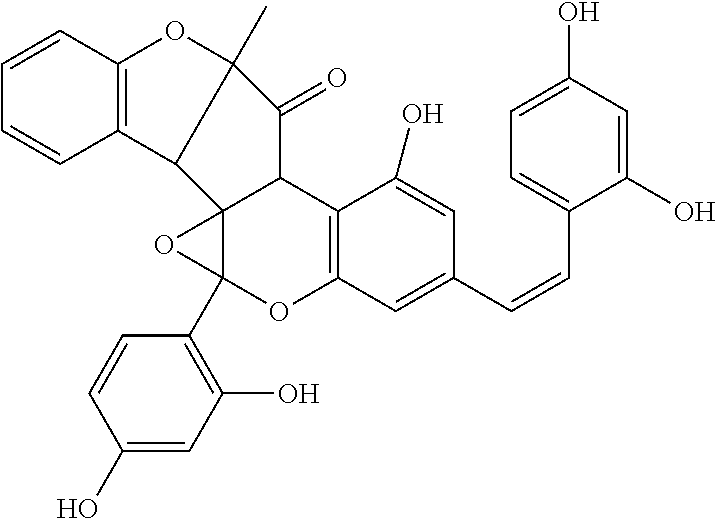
C12=C(C=CC=C1)OC1(C)C2C23C(C1=O)C1=C(OC2(C2=C(O)C=C(O)C=C2)O3)C=C(C=CC2=CC=C(O)C=C2O)C=C1O
